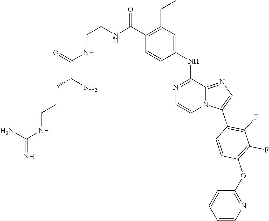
O(C1=C(F)C(F)=C(C2=CN=C3N2C=CN=C3NC2=CC(CC)=C(C(=O)NCCNC(C(CCCNC(=N)N)N)=O)C=C2)C=C1)C1=NC=CC=C1
